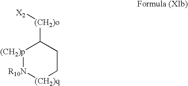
[(CH2)p]1[R10N][(CH2)q]CCC1[(CH2)o][X2]
